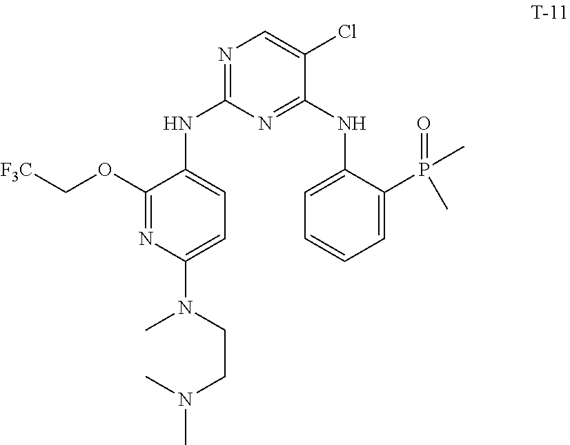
C1(OC[F3C])=NC(N(C)CCN(C)C)=CC=C1NC1=NC=C(Cl)C(NC2=CC=CC=C2P(C)(=O)C)=N1
